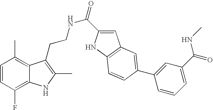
C1=CC(F)=C2C(=C1C)C(CCNC(=O)C1=CC3=C(N1)C=CC(C1=CC(C(=O)NC)=CC=C1)=C3)=C(C)N2
